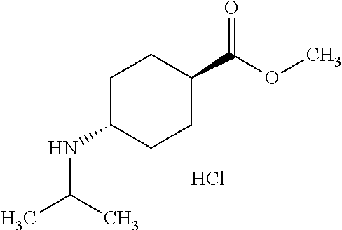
C1C(NC(C)C)CCC(C(=O)OC)C1.Cl
